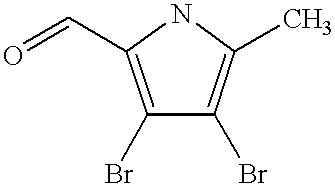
C1(Br)=C(C=O)NC(C)=C1Br
